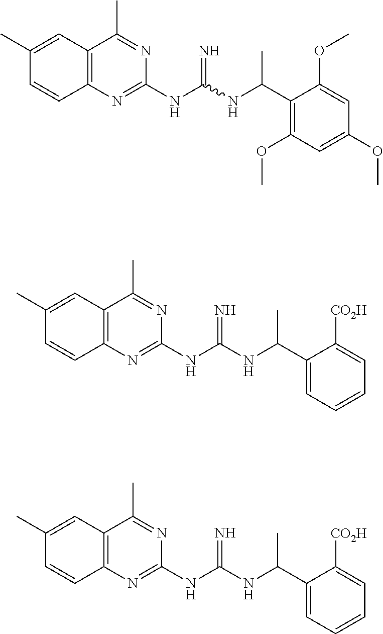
C1(C)=CC2=C(C=C1)N=C(NC(NC(C1=C(OC)C=C(OC)C=C1OC)C)=N)N=C2C.C1(C)=CC2=C(C=C1)N=C(NC(NC(C1=CC=CC=C1[CO2H])C)=N)N=C2C.C1(C)=CC2=C(C=C1)N=C(NC(NC(C1=CC=CC=C1[CO2H])C)=N)N=C2C
